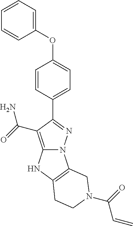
C1=CC=CC(OC2=CC=C(C3=NN4C(=C3C(N)=O)NC3=C4CN(C(C=C)=O)CC3)C=C2)=C1
